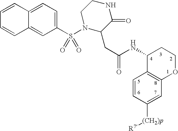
C12=CC(S(N3C(CC(NC4C5=C(OCC4)C=C([(CH2)p][R7])C=C5)=O)C(=O)NCC3)(=O)=O)=CC=C1C=CC=C2
